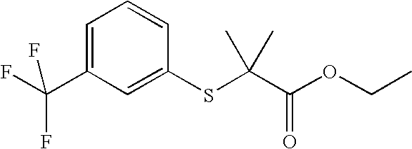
C1=C(C(F)(F)F)C=C(SC(C(=O)OCC)(C)C)C=C1
